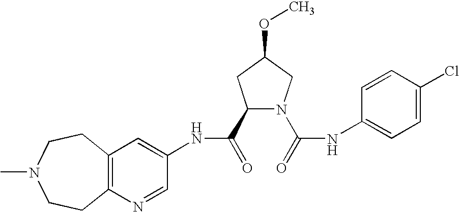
C12=C(N=CC(NC(=O)C3N(C(=O)NC4=CC=C(Cl)C=C4)CC(OC)C3)=C1)CCN(C)CC2
